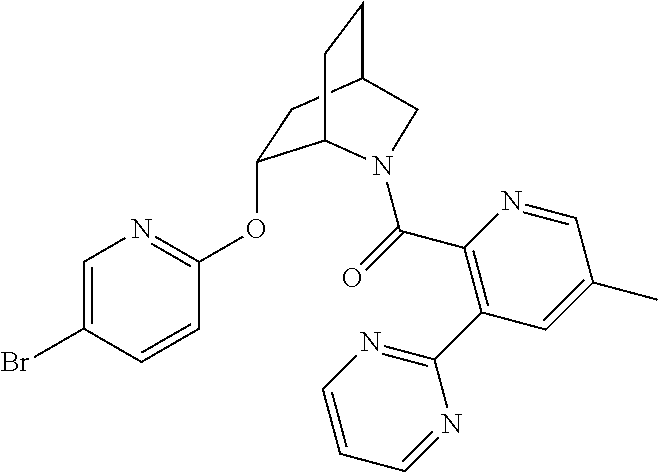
C1(OC2=NC=C(Br)C=C2)CC2CCC1N(C(=O)C1=C(C3=NC=CC=N3)C=C(C)C=N1)C2
